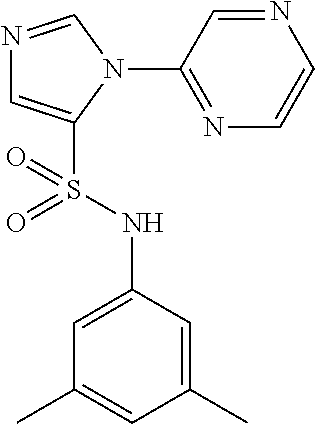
N1=CN(C2=NC=CN=C2)C(S(NC2=CC(C)=CC(C)=C2)(=O)=O)=C1
